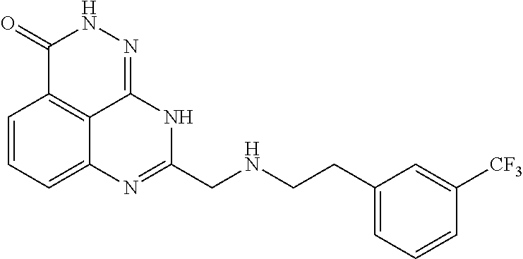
C1=CC=C2C3=C1C(=O)NN=C3NC(CNCCC1=CC=CC([CF3])=C1)=N2
